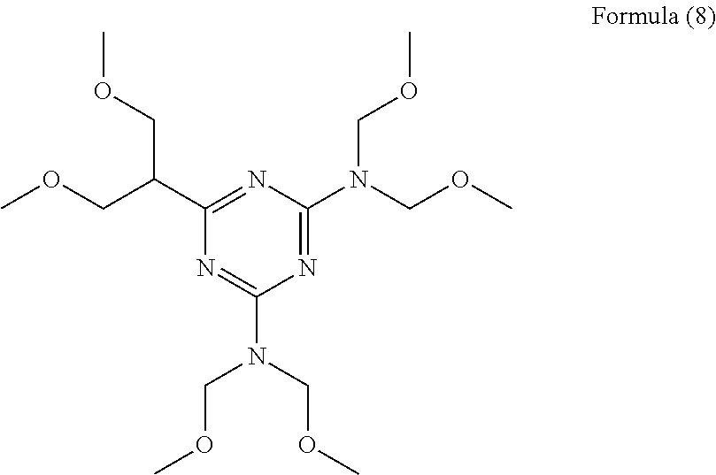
C1(C(COC)COC)=NC(N(COC)COC)=NC(N(COC)COC)=N1
